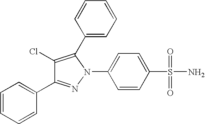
C1(Cl)=C(C2=CC=CC=C2)N(C2=CC=C(S(N)(=O)=O)C=C2)N=C1C1=CC=CC=C1
